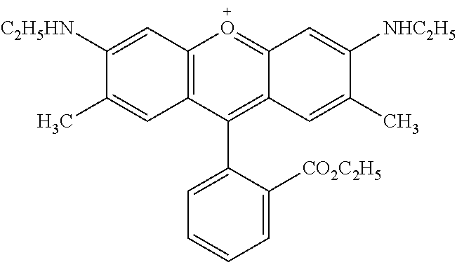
C12=C(C(C3=CC=CC=C3[CO2C2H5])=C3C(=O1)C=C([NHC2H5])C(C)=C3)C=C(C)C([C2H5HN])=C2
